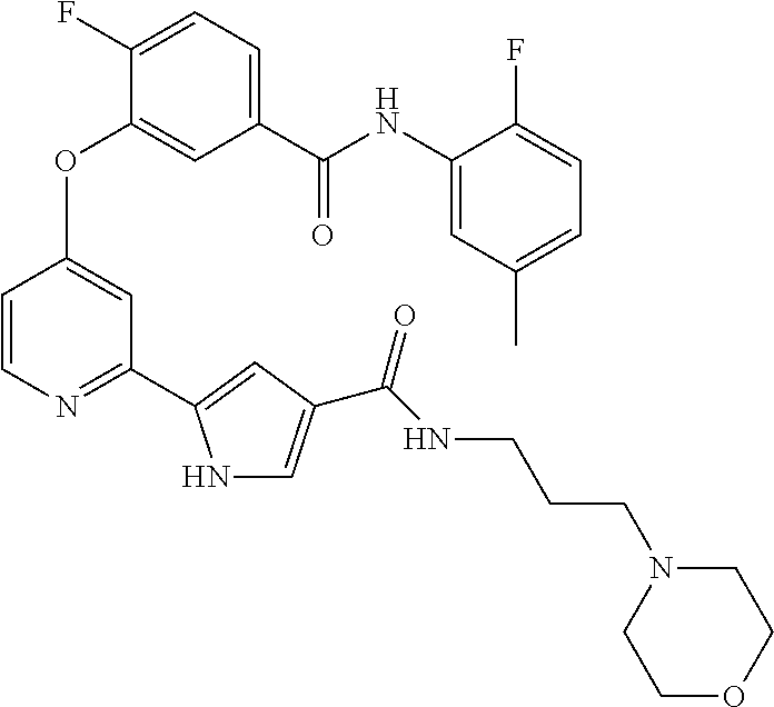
C1=C(C(NC2=CC(C)=CC=C2F)=O)C=C(OC2=CC(C3=CC(C(NCCCN4CCOCC4)=O)=CN3)=NC=C2)C(F)=C1
